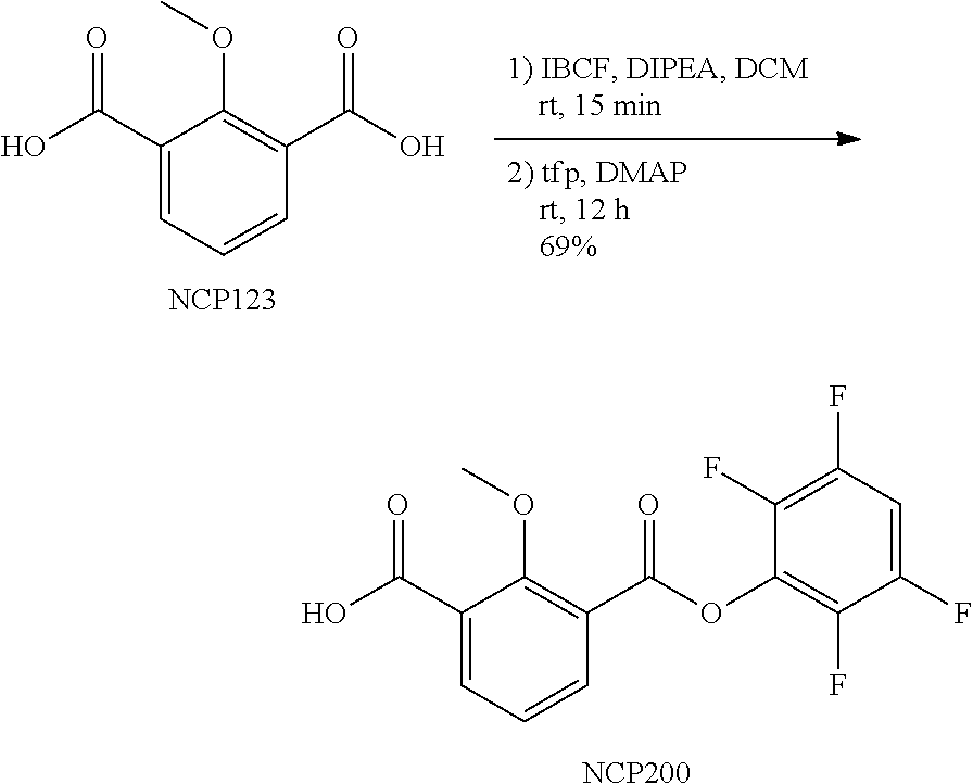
C1(C(O)=O)=CC=CC(C(O)=O)=C1OC.[NCP123].C1(C(O)=O)=CC=CC(C(OC2=C(F)C(F)=CC(F)=C2F)=O)=C1OC.[NCP200]
